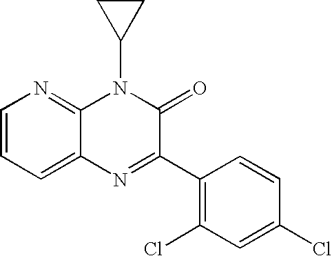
C1=CC=C2C(=N1)N(C1CC1)C(=O)C(C1=C(Cl)C=C(Cl)C=C1)=N2
